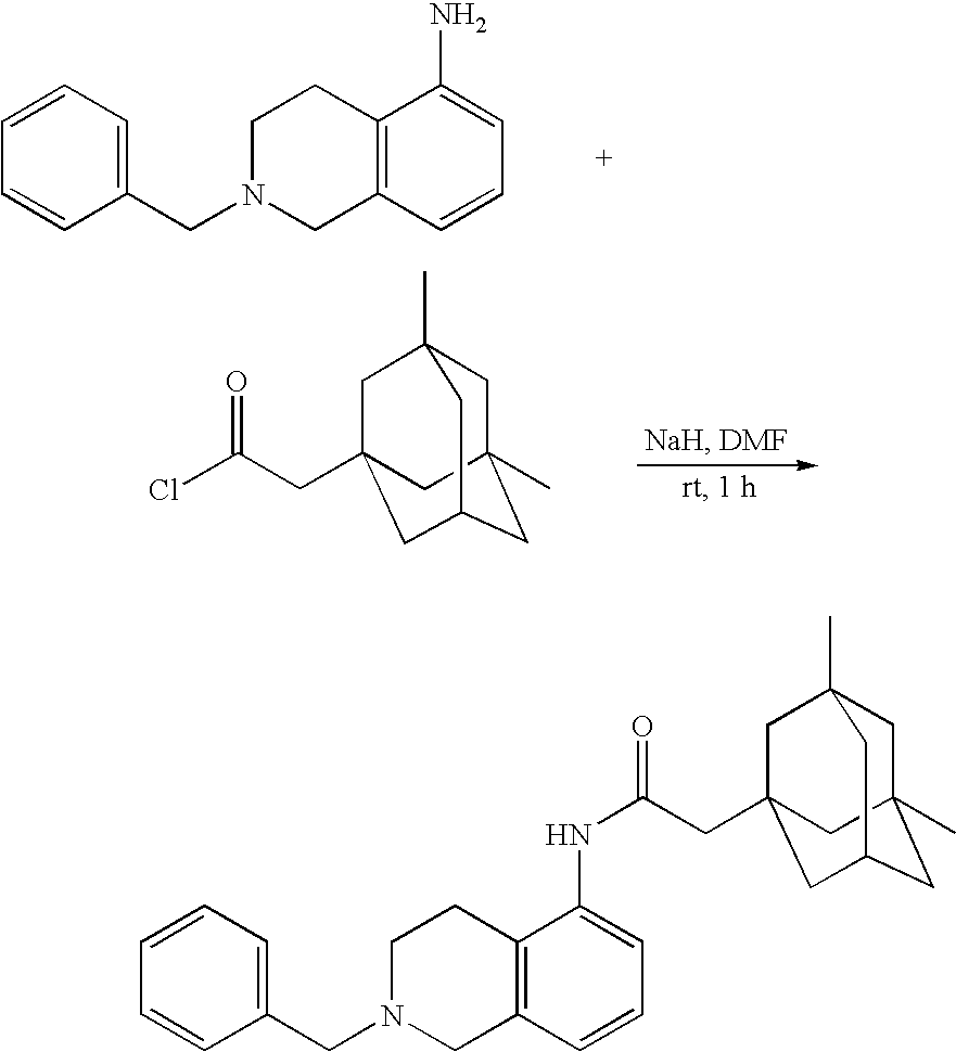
C1=CC=C(CN2CC3=C(CC2)C(N)=CC=C3)C=C1.ClC(=O)CC12CC3(C)CC(C)(CC(C1)C3)C2.C1=CC=C(CN2CC3=C(CC2)C(NC(=O)CC24CC5(C)CC(C)(CC(C2)C5)C4)=CC=C3)C=C1
